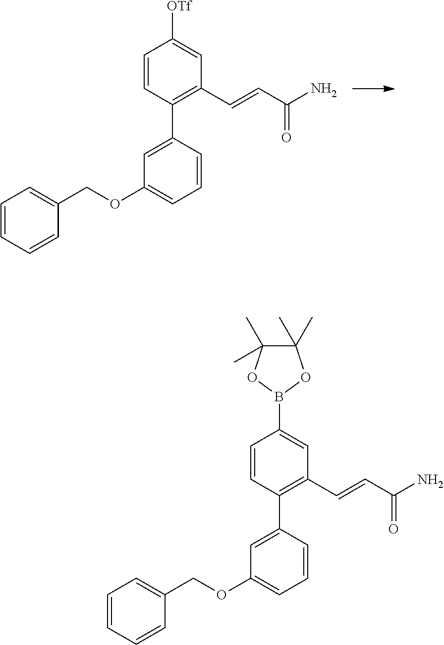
C1=CC(C2=CC(OCC3=CC=CC=C3)=CC=C2)=C(C=CC(N)=O)C=C1[OTf].C1=CC(C2=CC(OCC3=CC=CC=C3)=CC=C2)=C(C=CC(N)=O)C=C1B1OC(C)(C)C(C)(C)O1
